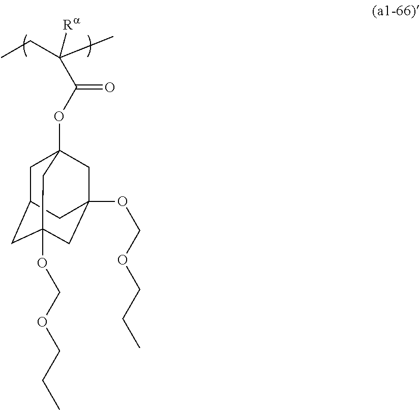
CCC(C)([Ra])C(OC12CC3CC(OCOCCC)(CC(OCOCCC)(C1)C3)C2)=O
